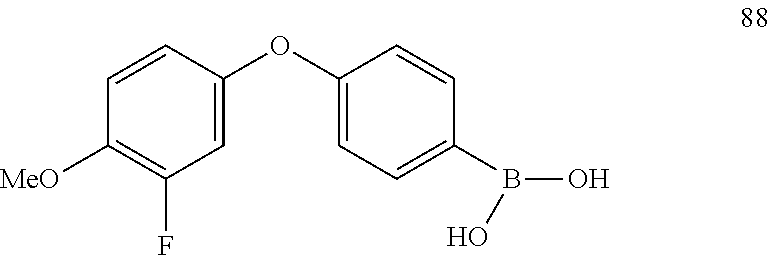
C1(OC2=CC=C(B(O)O)C=C2)=CC(F)=C([MeO])C=C1
